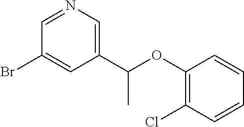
C1=NC=C(C(C)OC2=C(Cl)C=CC=C2)C=C1Br
